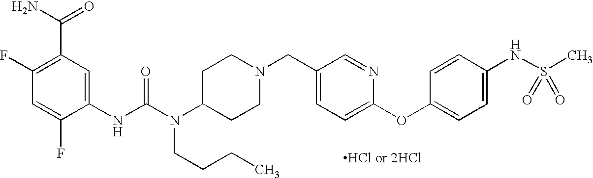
[HCl or 2HCl].C1(NC(N(C2CCN(CC3=CC=C(OC4=CC=C(NS(C)(=O)=O)C=C4)N=C3)CC2)CCCC)=O)=CC(C(=O)N)=C(F)C=C1F
